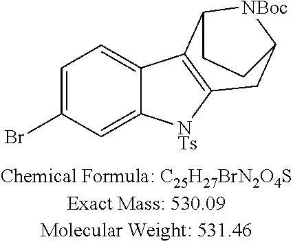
BrC1=CC=C2C(=C1)[NTs]C1=C2C2[NBoc]C(C1)CC2
